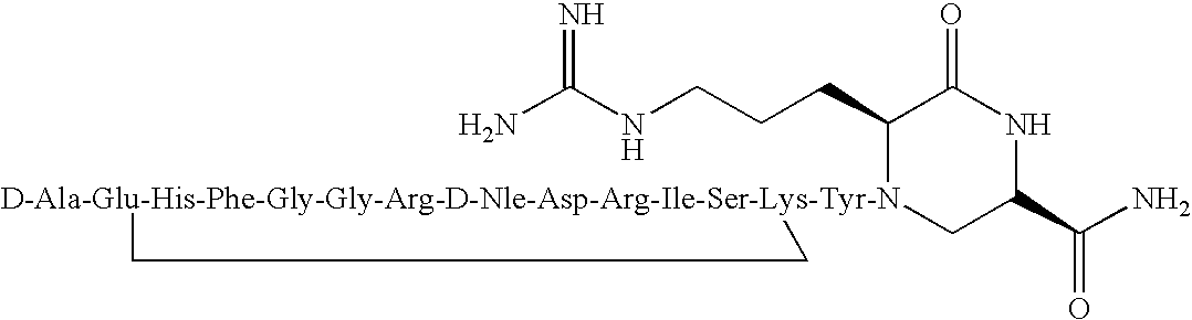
NC(NCCCC1[D-Ala-Glu-His-Phe-Gly-Gly-Arg-D-Nle-Asp-Arg-Ile-Ser-Lys-Tyr-N]2(CC(C(N)=O)NC1=O)CC2)=N
